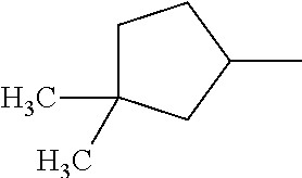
CC1CCC(C)(C)C1
